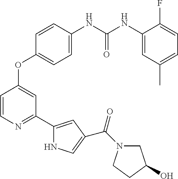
C1=C(NC(NC2=CC(C)=CC=C2F)=O)C=CC(OC2=CC(C3=CC(C(=O)N4CC(O)CC4)=CN3)=NC=C2)=C1
